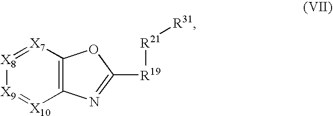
[X9]1=[X10]C2=C([X7]=[X8]1)OC([R19][R21][R31])=N2
